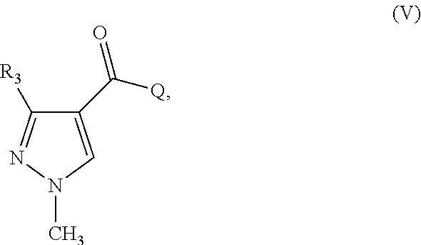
C1(C([Q])=O)=CN(C)N=C1[R3]
